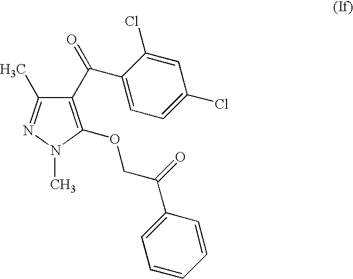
C1(C(=O)C2=CC=C(Cl)C=C2Cl)=C(OCC(=O)C2=CC=CC=C2)N(C)N=C1C
